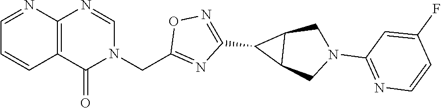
C12=C(N=CN(CC3=NC(C4C5C4CN(C4=NC=CC(F)=C4)C5)=NO3)C1=O)N=CC=C2
